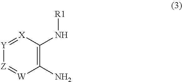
[Y]1=[X]C(N[R1])=C(N)[W]=[Z]1
